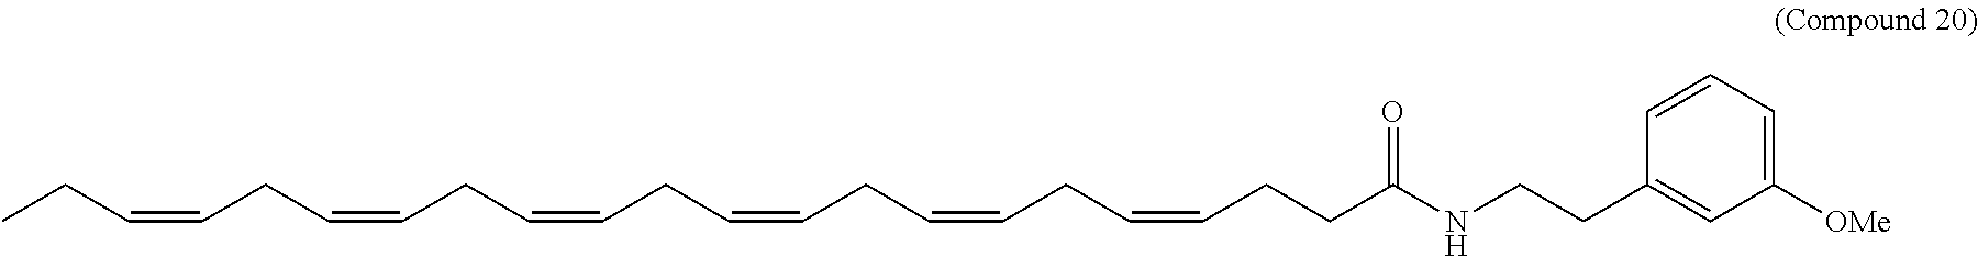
CCC=CCC=CCC=CCC=CCC=CCC=CCCC(NCCC1=CC([OMe])=CC=C1)=O
